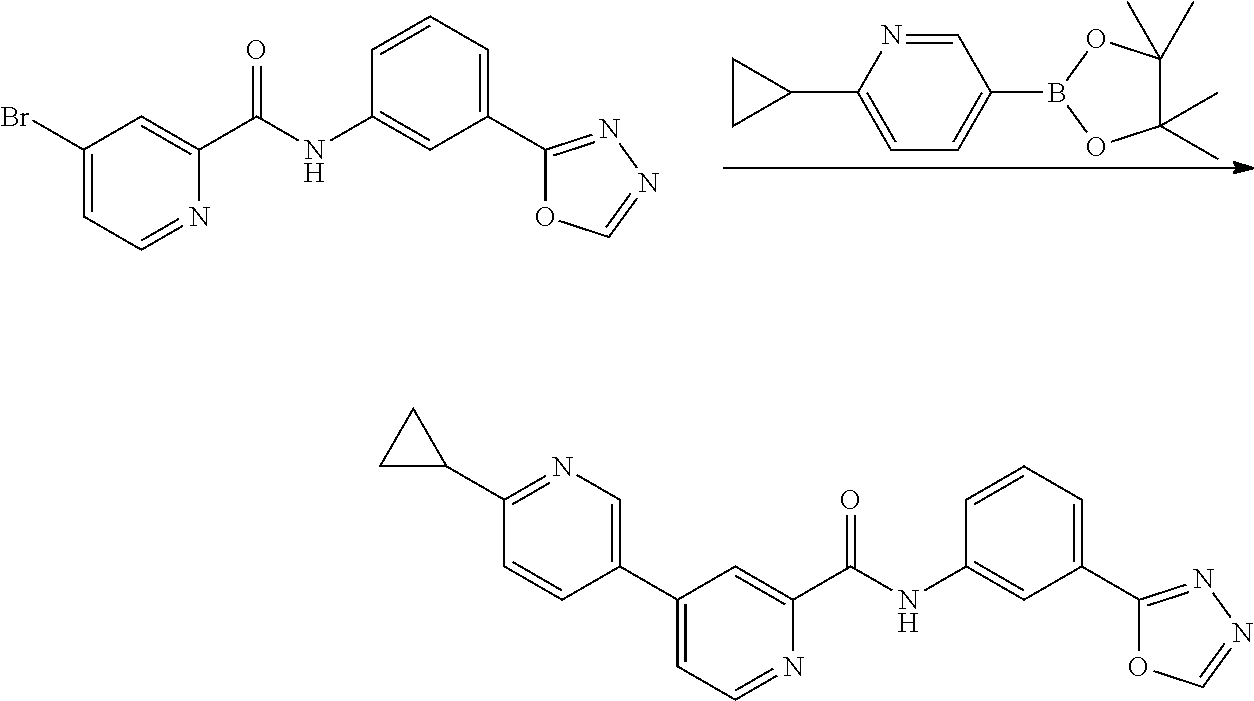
C1(Br)=CC=NC(C(=O)NC2=CC(C3=NN=CO3)=CC=C2)=C1.C1=NC(C2CC2)=CC=C1B1OC(C)(C)C(C)(C)O1.C1(C2=CN=C(C3CC3)C=C2)=CC=NC(C(=O)NC2=CC(C3=NN=CO3)=CC=C2)=C1
